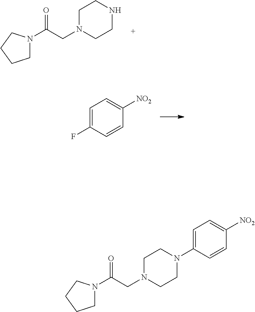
C1=C(F)C=CC([NO2])=C1.N1CCN(CC(=O)N2CCCC2)CC1.C1=C(N2CCN(CC(=O)N3CCCC3)CC2)C=CC([NO2])=C1
